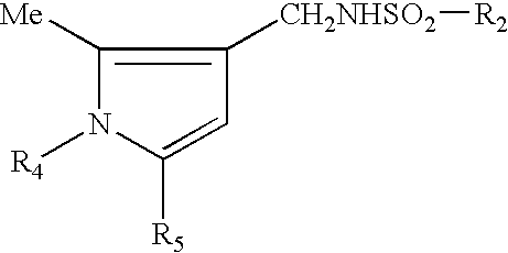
C1([Me])=C([CH2NHSO2][R2])C=C([R5])N1[R4]
